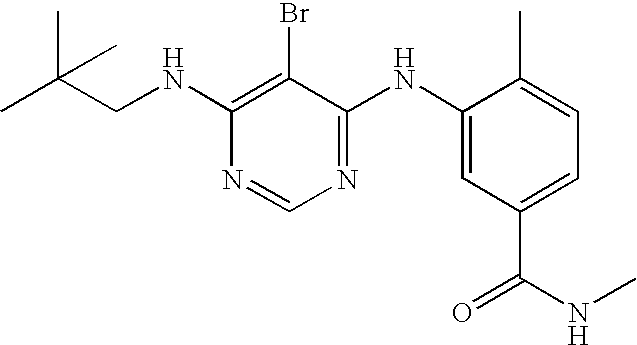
C1(NC2=NC=NC(NCC(C)(C)C)=C2Br)=CC(C(NC)=O)=CC=C1C
